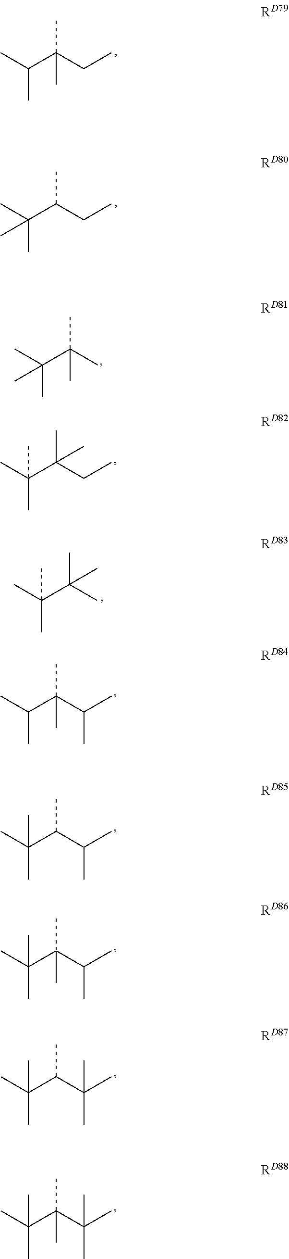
CC(C(CC)(C)C)C.CC(C(CC)C)(C)C.CC(C(C)(C)C)(C)C.CC(C(C(C)C)(C)C)C.CC(C(C(C)C)C)(C)C.CC(C(C(C)C)(C)C)(C)C.CC(C(C(C)(C)C)C)(C)C.CC(C(C(C)(C)C)(C)C)(C)C.CC(C(CC)(C)C)(C)C.CC(C(C)(C)C)(C)C
